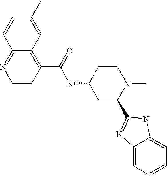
C1=CC(C(=O)NC2CC(C3=NC4=CC=CC=C4N3)N(C)CC2)=C2C(=N1)C=CC(C)=C2
